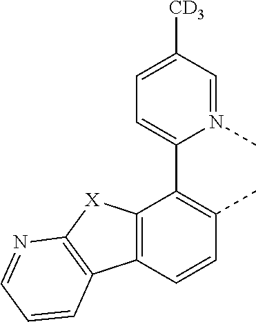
C12=C(C=CC(C)=C1C1=CC=C([CD3])C=N1C)C1=C([X]2)N=CC=C1
